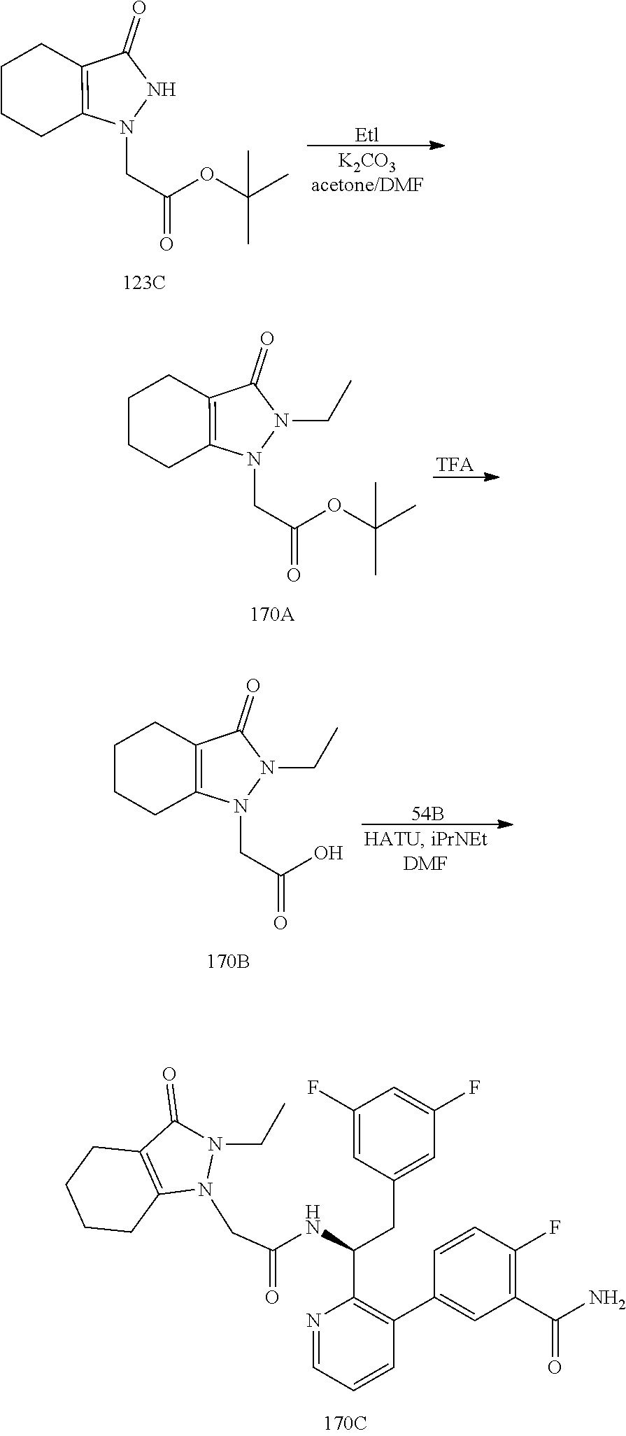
C(=O)(NC(C1=C(C2=CC(C(N)=O)=C(F)C=C2)C=CC=N1)CC1=CC(F)=CC(F)=C1)CN1N(CC)C(=O)C2=C1CCCC2.[Etl].C(C(=O)OC(C)(C)C)N1C2=C(C(=O)N1)CCCC2.C(C(=O)OC(C)(C)C)N1C2=C(C(=O)N1CC)CCCC2.[54B].C(C(=O)O)N1C2=C(C(=O)N1CC)CCCC2
